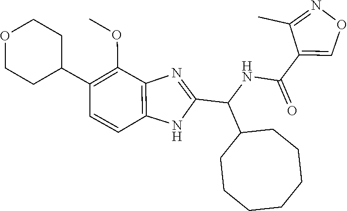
C1=CC2=C(C(OC)=C1C1CCOCC1)N=C(C(NC(=O)C1=CON=C1C)C1CCCCCCC1)N2
